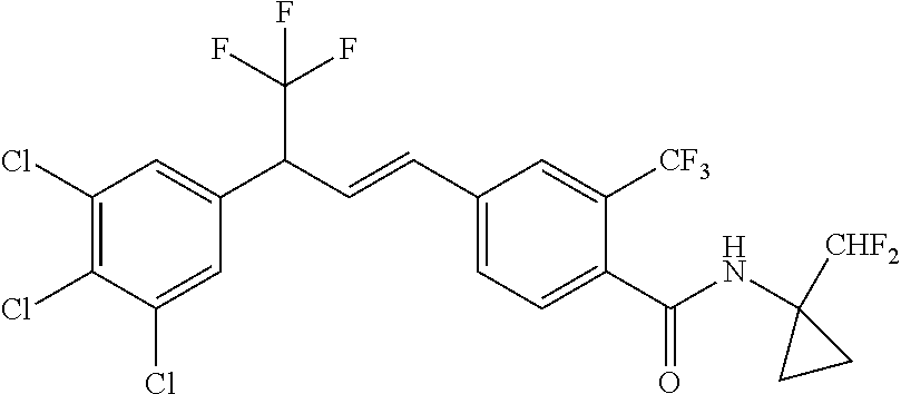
C1(Cl)=C(Cl)C(Cl)=CC(C(C=CC2=CC=C(C(=O)NC3([CHF2])CC3)C([CF3])=C2)C(F)(F)F)=C1
